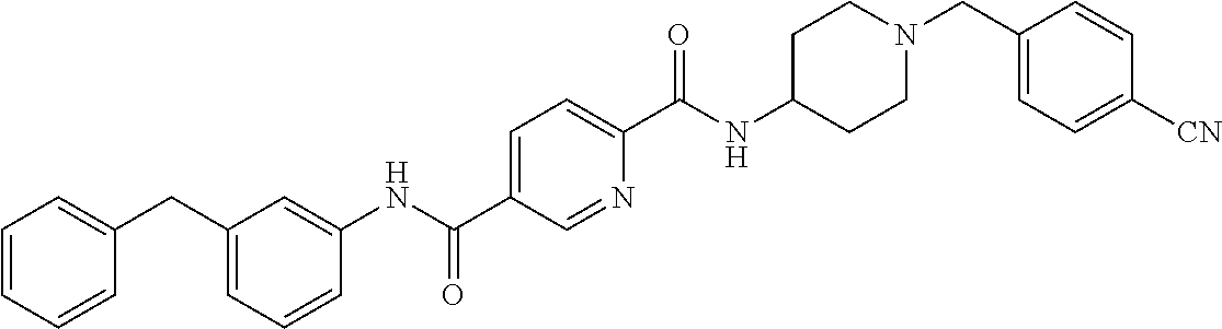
C1([CN])=CC=C(CN2CCC(NC(C3=CC=C(C(NC4=CC(CC5=CC=CC=C5)=CC=C4)=O)C=N3)=O)CC2)C=C1
